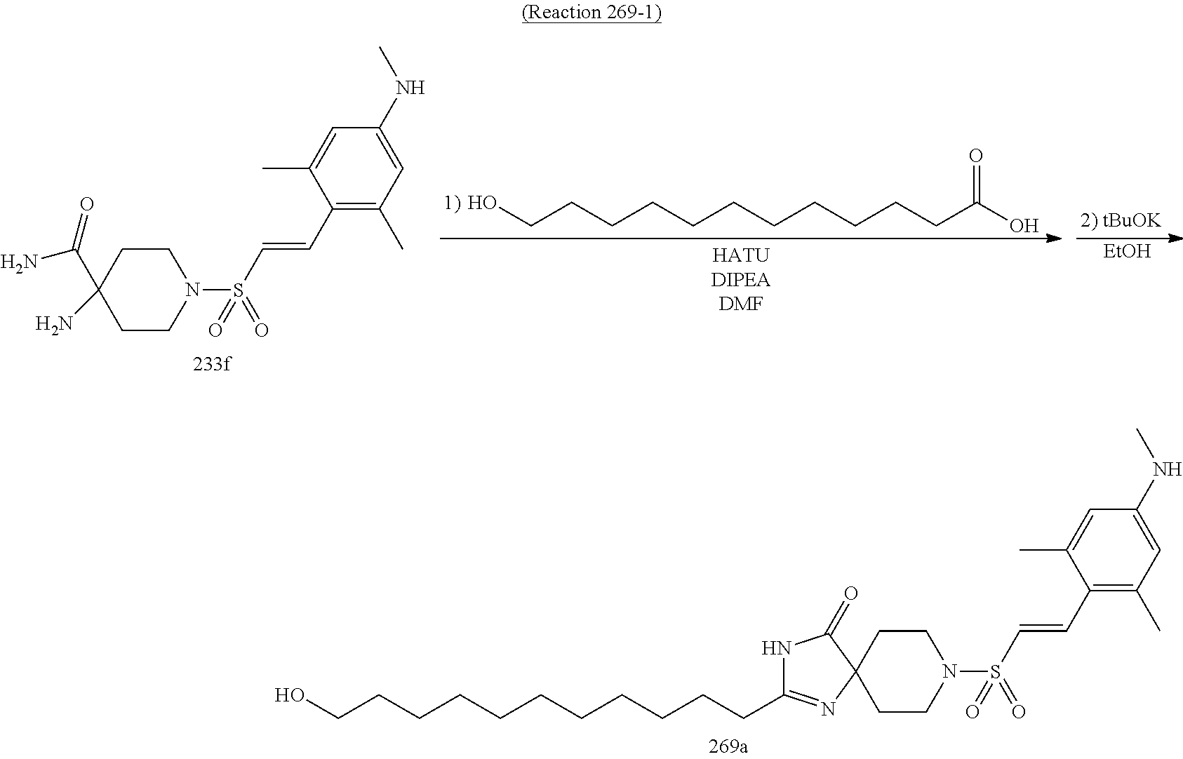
C1(C=CS(=O)(=O)N2CCC3(CC2)N=C(CCCCCCCCCCCO)NC3=O)=C(C)C=C(NC)C=C1C.OCCCCCCCCCCCC(O)=O.[EtOH].C1(C=CS(=O)(=O)N2CCC(C(N)=O)(N)CC2)=C(C)C=C(NC)C=C1C
